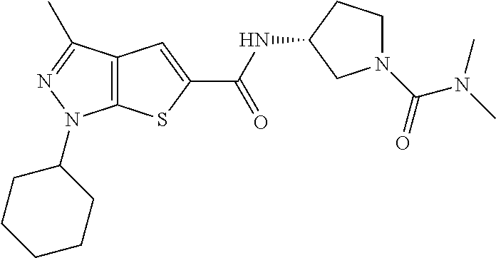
C12=C(C(C)=NN1C1CCCCC1)C=C(C(NC1CN(C(=O)N(C)C)CC1)=O)S2
